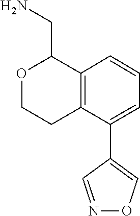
C1=CC=C(C2=CON=C2)C2=C1C(CN)OCC2
